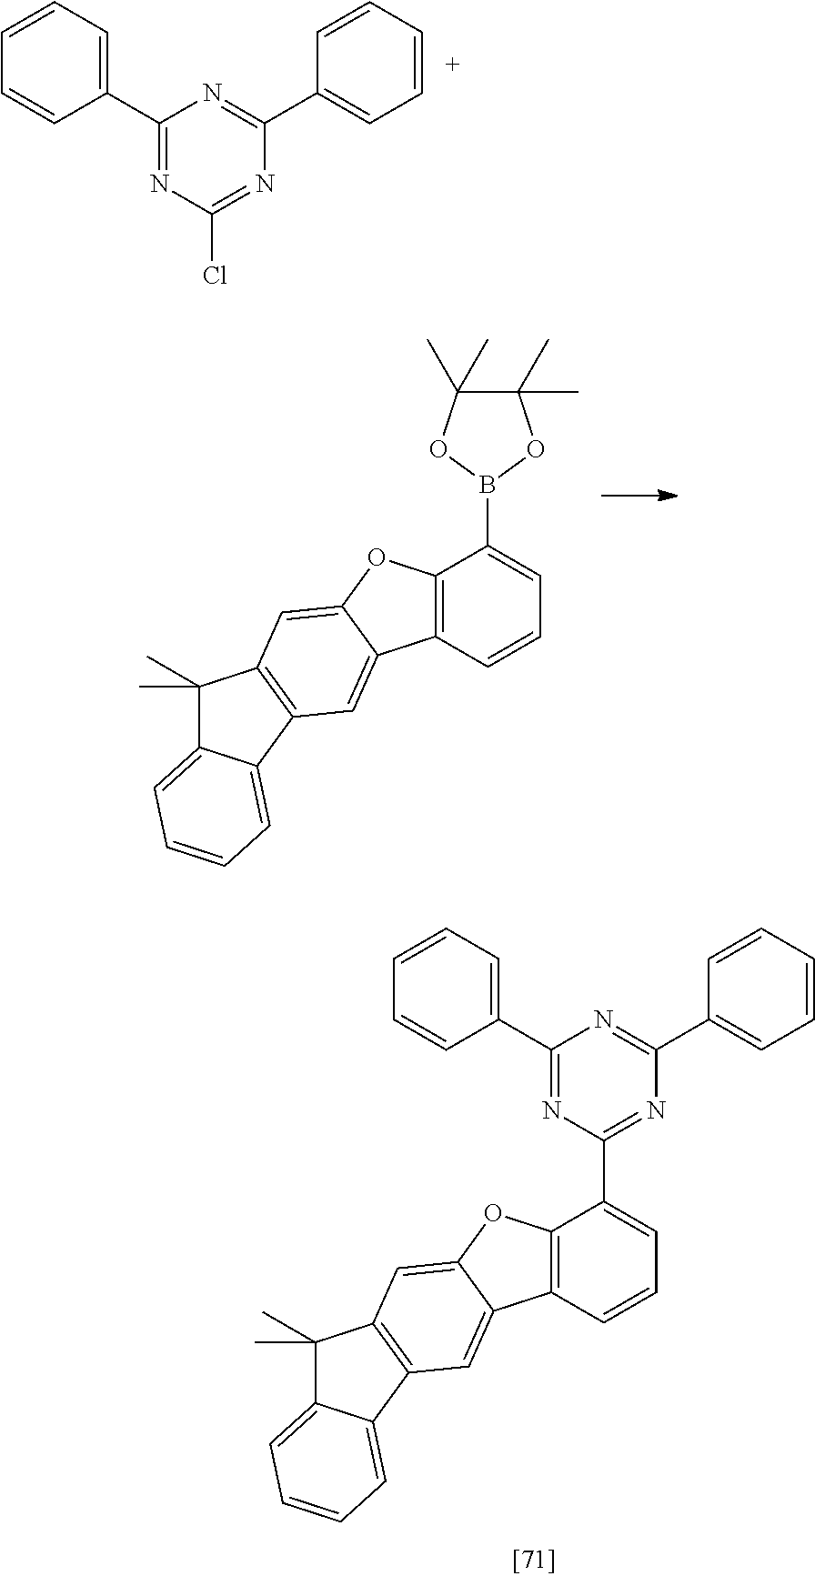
C1=CC=CC(C2=NC(Cl)=NC(C3=CC=CC=C3)=N2)=C1.C12=C(C=CC=C1B1OC(C)(C)C(C)(C)O1)C1=CC3=C(C=C1O2)C(C)(C)C1=CC=CC=C31.C1=CC=CC(C2=NC(C3=CC=CC4=C3OC3=CC5=C(C=C43)C3=CC=CC=C3C5(C)C)=NC(C3=CC=CC=C3)=N2)=C1
